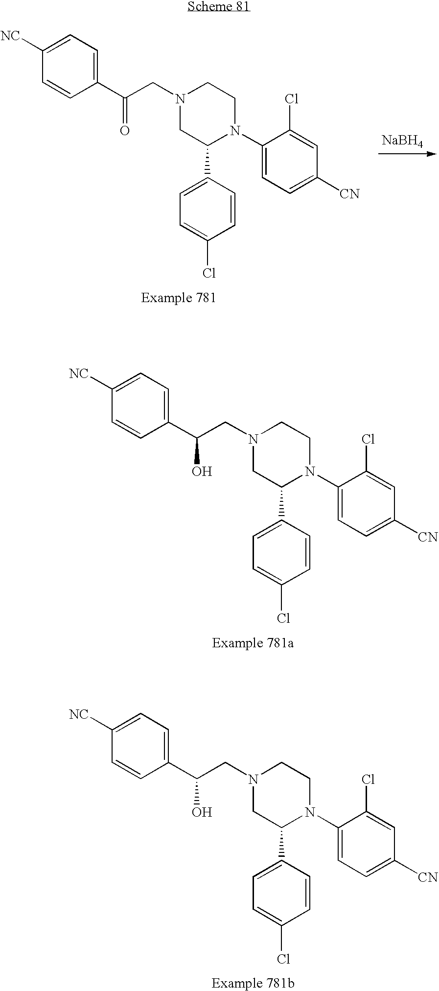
N1(CC(C2=CC=C([NC])C=C2)O)CC(C2=CC=C(Cl)C=C2)N(C2=CC=C([CN])C=C2Cl)CC1.[NaBH4].N1(CC(C2=CC=C([NC])C=C2)=O)CC(C2=CC=C(Cl)C=C2)N(C2=CC=C([CN])C=C2Cl)CC1.N1(CC(C2=CC=C([NC])C=C2)O)CC(C2=CC=C(Cl)C=C2)N(C2=CC=C([CN])C=C2Cl)CC1
